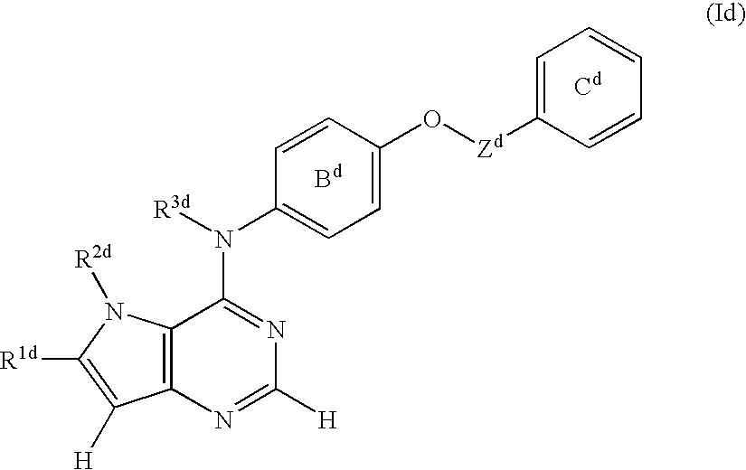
C12=C(N=C([H])N=C1N([R3d])C1=CC=C(O[Zd]C3=CC=CC=C3)C=C1)C([H])=C([R1d])N2[R2d].[Bd].[Cd]
